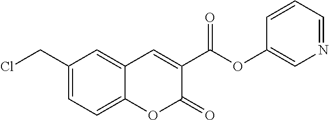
C1(CCl)=CC=C2C(=C1)C=C(C(OC1=CN=CC=C1)=O)C(=O)O2
